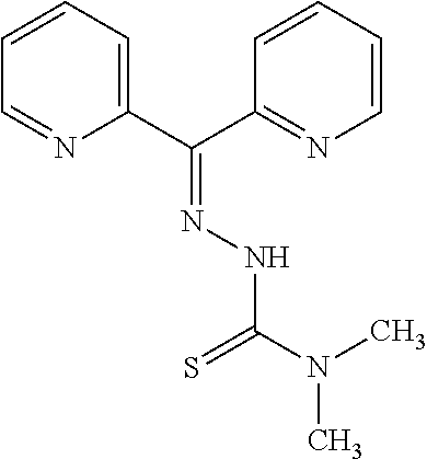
C1(C(C2=NC=CC=C2)=NNC(=S)N(C)C)=CC=CC=N1
